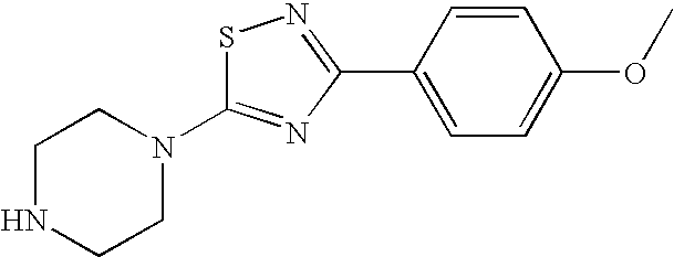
C1NCCN(C2=NC(C3=CC=C(OC)C=C3)=NS2)C1
